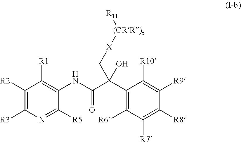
C1(NC(=O)C(C2=C([R6])C([R7])=C([R8])C([R9])=C2[R10])(O)C[X][(CRR)z][R11])=C([R1])C([R2])=C([R3])N=C1[R5]
